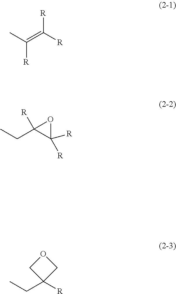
C(=C([R])[R])(C)[R].C(C1([R])C([R])([R])O1)C.C(C1([R])COC1)C
